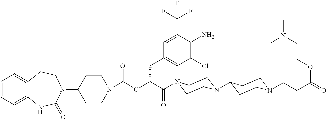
C1(N2CCC3=CC=CC=C3NC2=O)CCN(C(OC(C(=O)N2CCN(C3CCN(CCC(=O)OCCN(C)C)CC3)CC2)CC2=CC(Cl)=C(N)C(C(F)(F)F)=C2)=O)CC1
